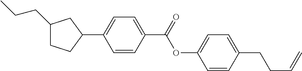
C1(CCC)CCC(C2=CC=C(C(OC3=CC=C(CCC=C)C=C3)=O)C=C2)C1
